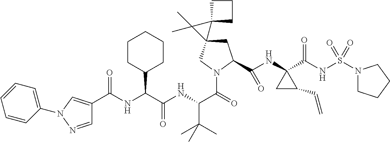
C1C(C(NC2(C(NS(N3CCCC3)(=O)=O)=O)CC2C=C)=O)N(C(C(NC(C(NC(=O)C2=CN(C3=CC=CC=C3)N=C2)C2CCCCC2)=O)C(C)(C)C)=O)CC12C1(CCC1)C2(C)C
